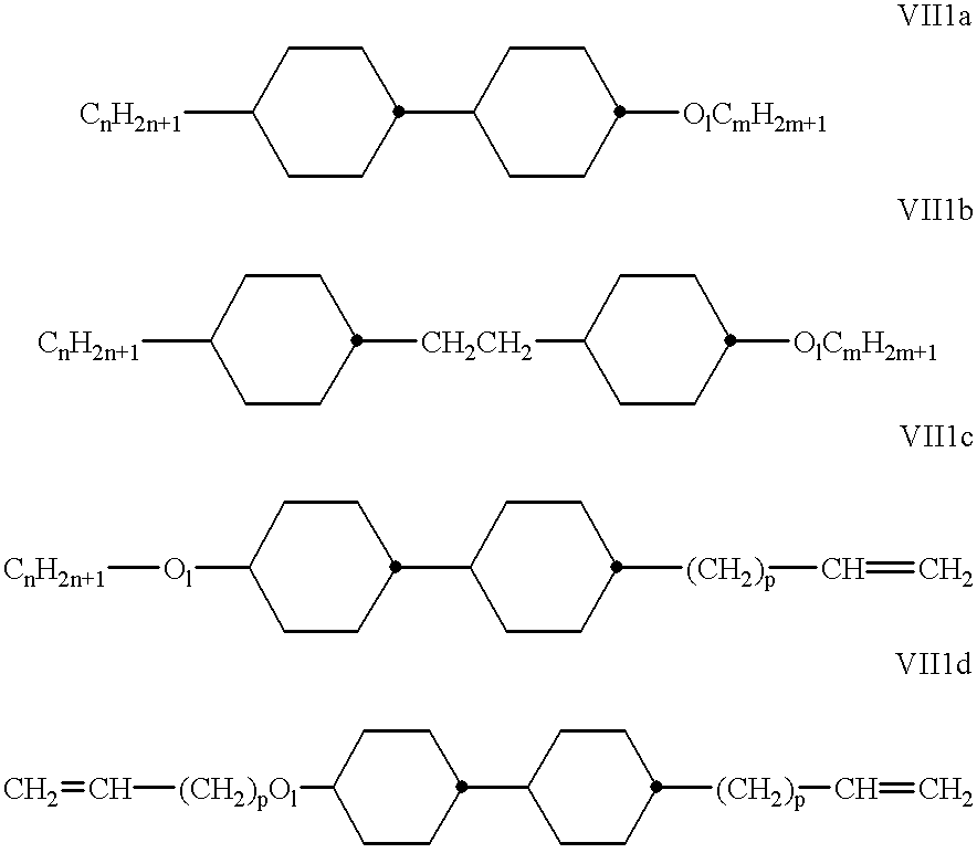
[CnH2n+1]C1CCC(C2CCC([OlCmH2m+1])CC2)CC1.[CnH2n+1]C1CCC([CH2CH2]C2CCC([OlCmH2m+1])CC2)CC1.[CnH2n+1][Ol]C1CCC(C2CCC([(CH2)p]C=C)CC2)CC1.C=C[(CH2)pOl]C1CCC(C2CCC([(CH2)p]C=C)CC2)CC1
